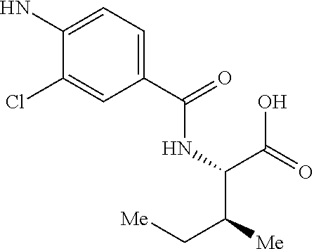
C1(C(=O)NC(C(C[Me])[Me])C(=O)O)=CC=C(N)C(Cl)=C1
